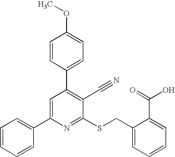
C1=CC(C2=C(C#N)C(SCC3=CC=CC=C3C(=O)O)=NC(C3=CC=CC=C3)=C2)=CC=C1OC
